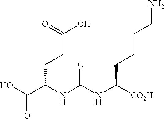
OC(C(NC(NC([CO2H])CCCCN)=O)CCC(O)=O)=O
